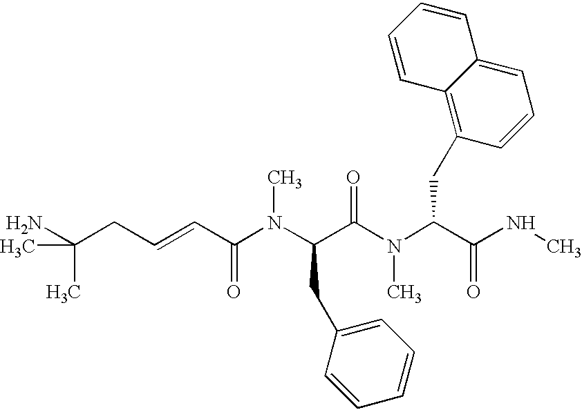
C(CC=CC(N(C(C(N(C(C(NC)=O)CC1=C2C(=CC=C1)C=CC=C2)C)=O)CC1=CC=CC=C1)C)=O)(N)(C)C
